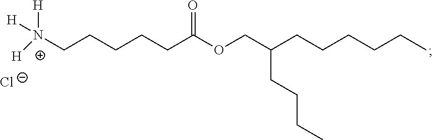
[N+](CCCCCC(OCC(CCCCCC)CCCC)=O)([H])([H])[H].[Cl-]
